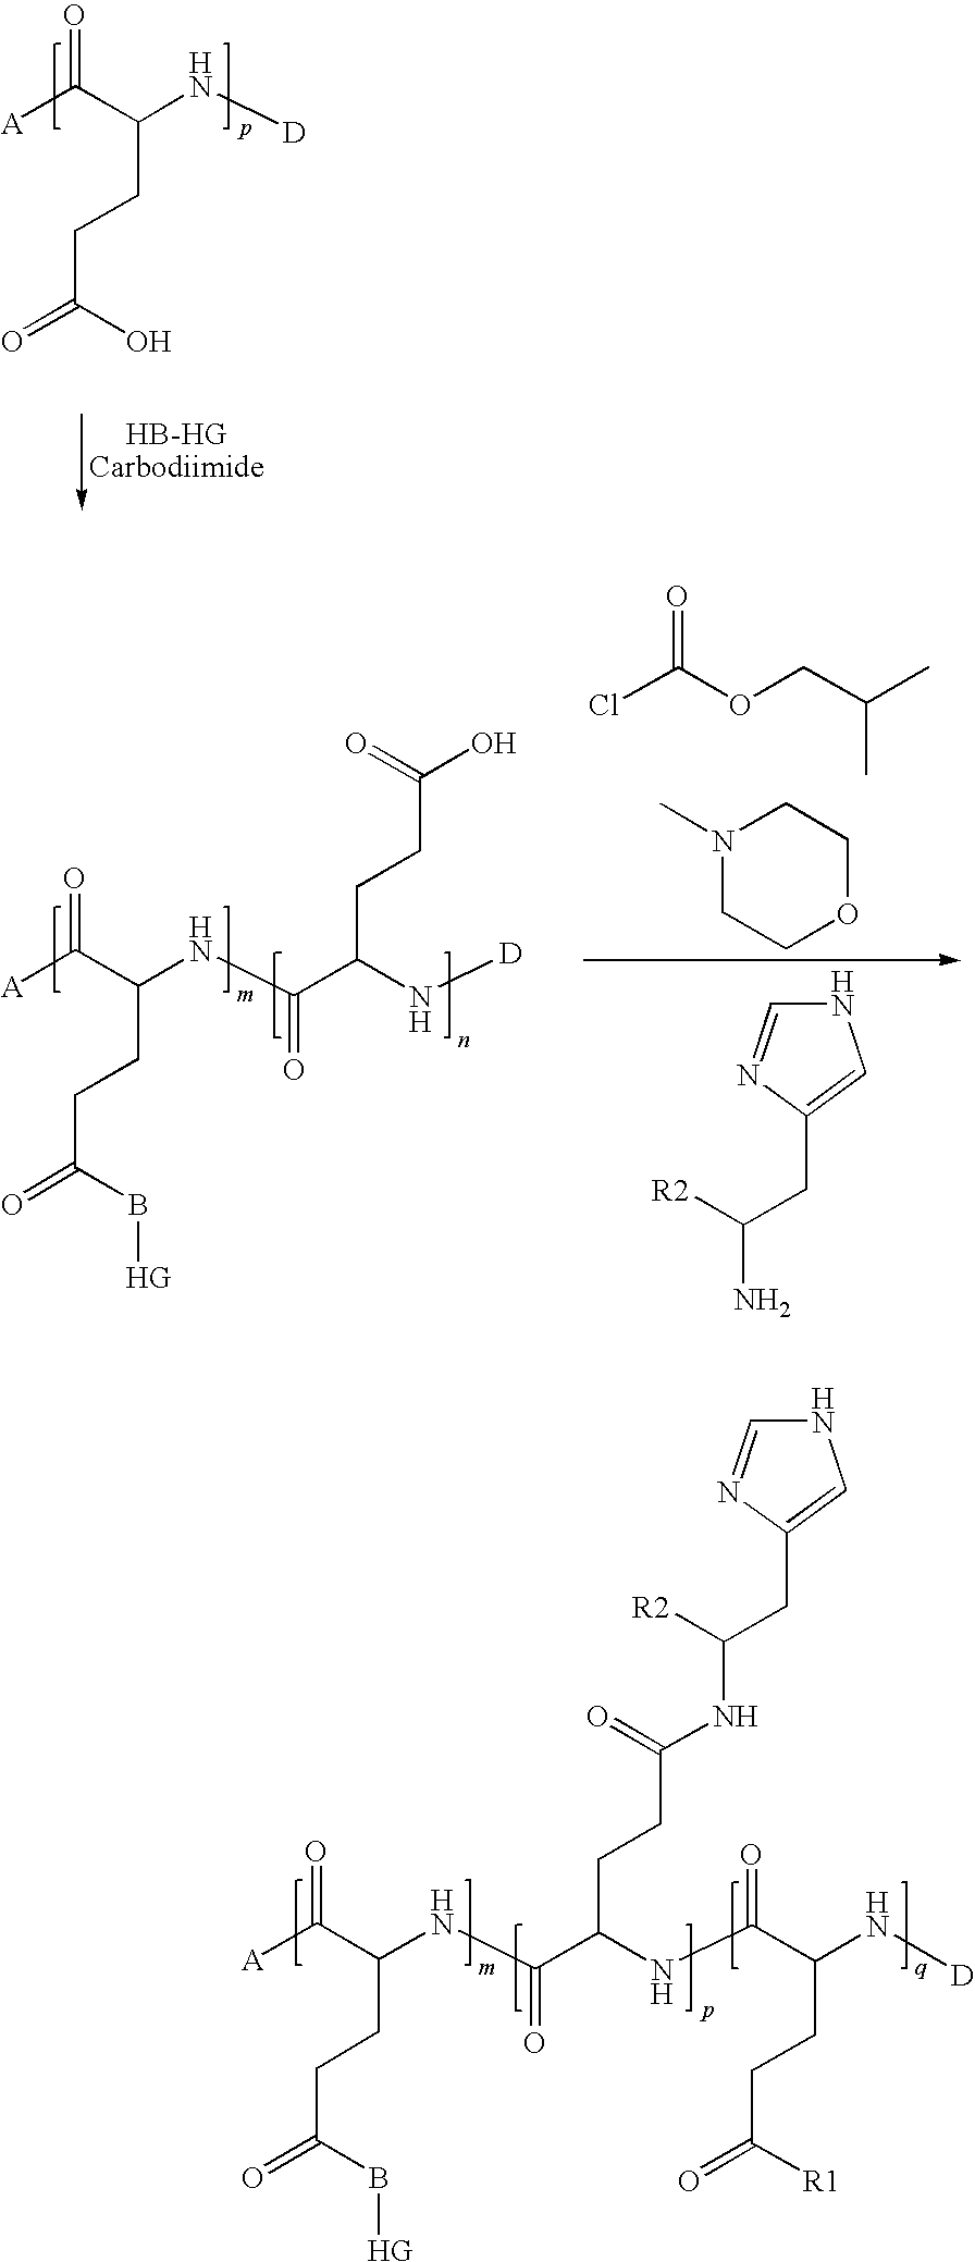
[A]C(C(N[D])CCC(=O)O)=O.[A]C(C(NC(=O)C(NC(C(N[D])CCC(=O)[R1])=O)CCC(NC(CC1=CNC=N1)[R2])=O)CCC(=O)B[HG])=O.ClC(OCC(C)C)=O.N1(C)CCOCC1.N1C=NC(CC([R2])N)=C1.[A]C(C(NC(=O)C(N[D])CCC(O)=O)CCC(=O)B[HG])=O
